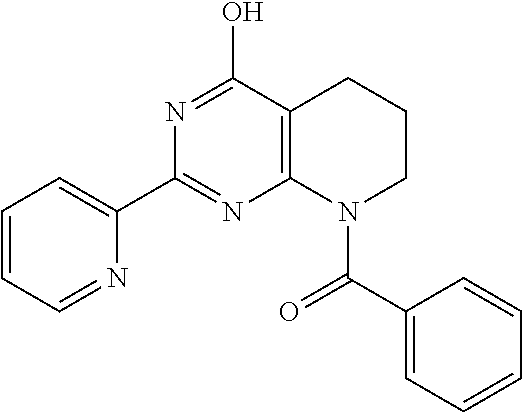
C1=CC=NC(C2=NC3=C(C(O)=N2)CCCN3C(C2=CC=CC=C2)=O)=C1
